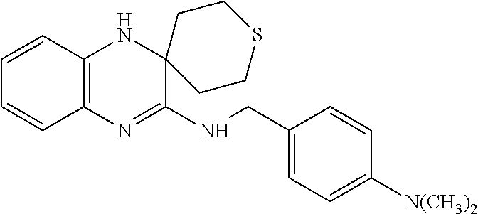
C1=CC2=C(C=C1)N=C(NCC1=CC=C([N(CH3)2])C=C1)C1(N2)CCSCC1
